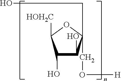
C1(O)C(O)C(CO[H])(CO)OC1[HOH2C]
